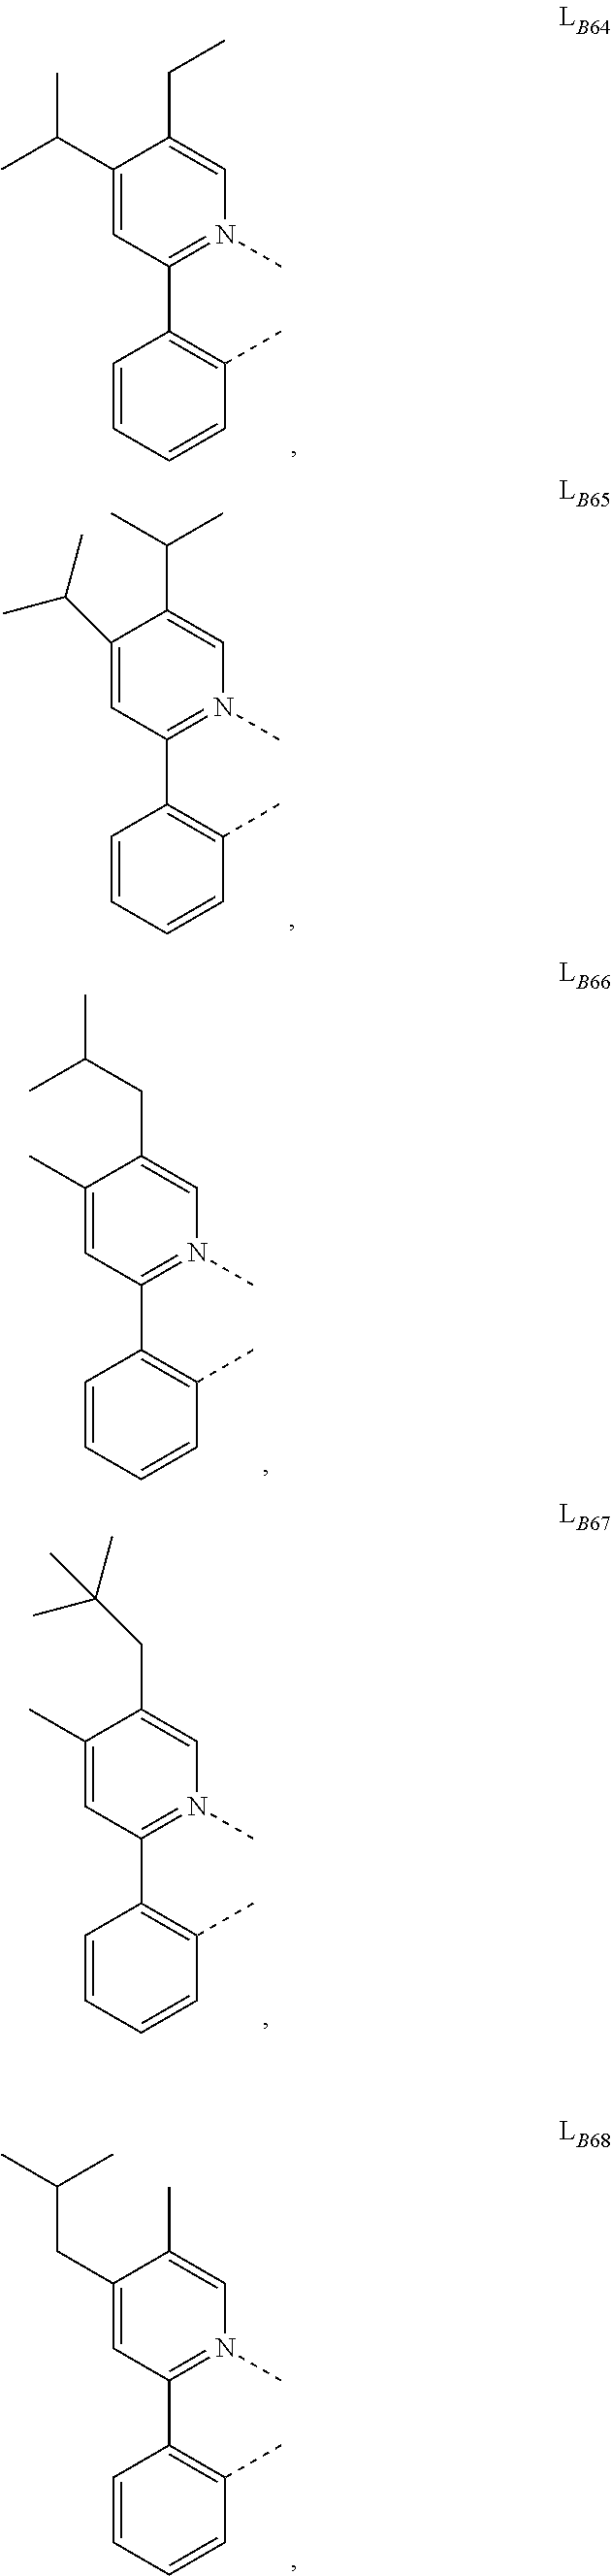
C1(C(C)C)=CC(C2=C(C)C=CC=C2)=N(C)C=C1CC.C1(C(C)C)=CC(C2=C(C)C=CC=C2)=N(C)C=C1C(C)C.C1(C)=CC(C2=C(C)C=CC=C2)=N(C)C=C1CC(C)C.C1(C)=CC(C2=C(C)C=CC=C2)=N(C)C=C1CC(C)(C)C.C1(CC(C)C)=CC(C2=C(C)C=CC=C2)=N(C)C=C1C
